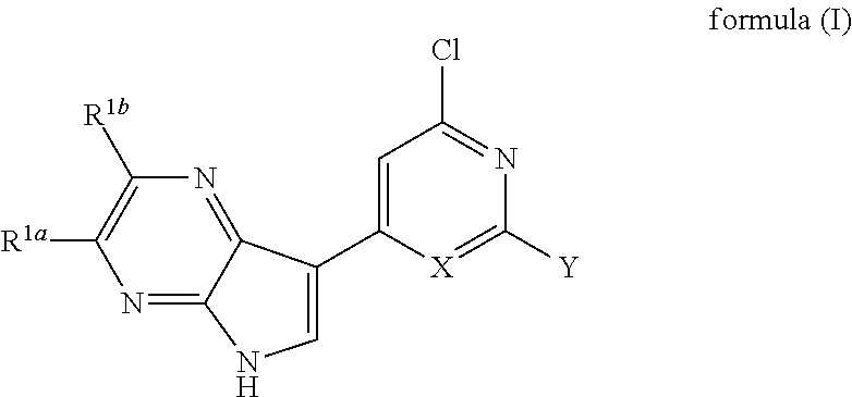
C1=C(C2=CNC3=NC([R1a])=C([R1b])N=C23)[X]=C([Y])N=C1Cl
